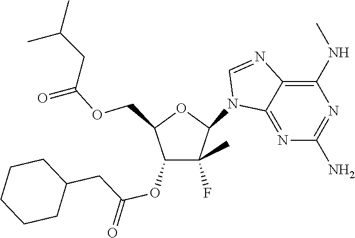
C(OCC1C(OC(CC2CCCCC2)=O)C(C)(F)C(N2C3=NC(N)=NC(NC)=C3N=C2)O1)(=O)CC(C)C
